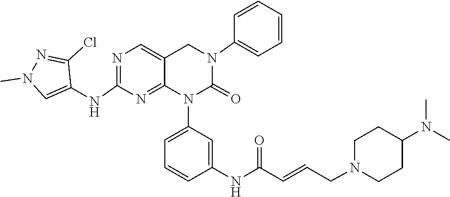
C1(N(C)C)CCN(CC=CC(NC2=CC(N3C(=O)N(C4=CC=CC=C4)CC4=CN=C(NC5=CN(C)N=C5Cl)N=C34)=CC=C2)=O)CC1
